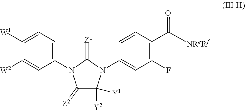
C1([W1])=CC=C(N2C(=[Z2])C([Y2])([Y1])N(C3=CC(F)=C(C([NReRf])=O)C=C3)C2=[Z1])C=C1[W2]
